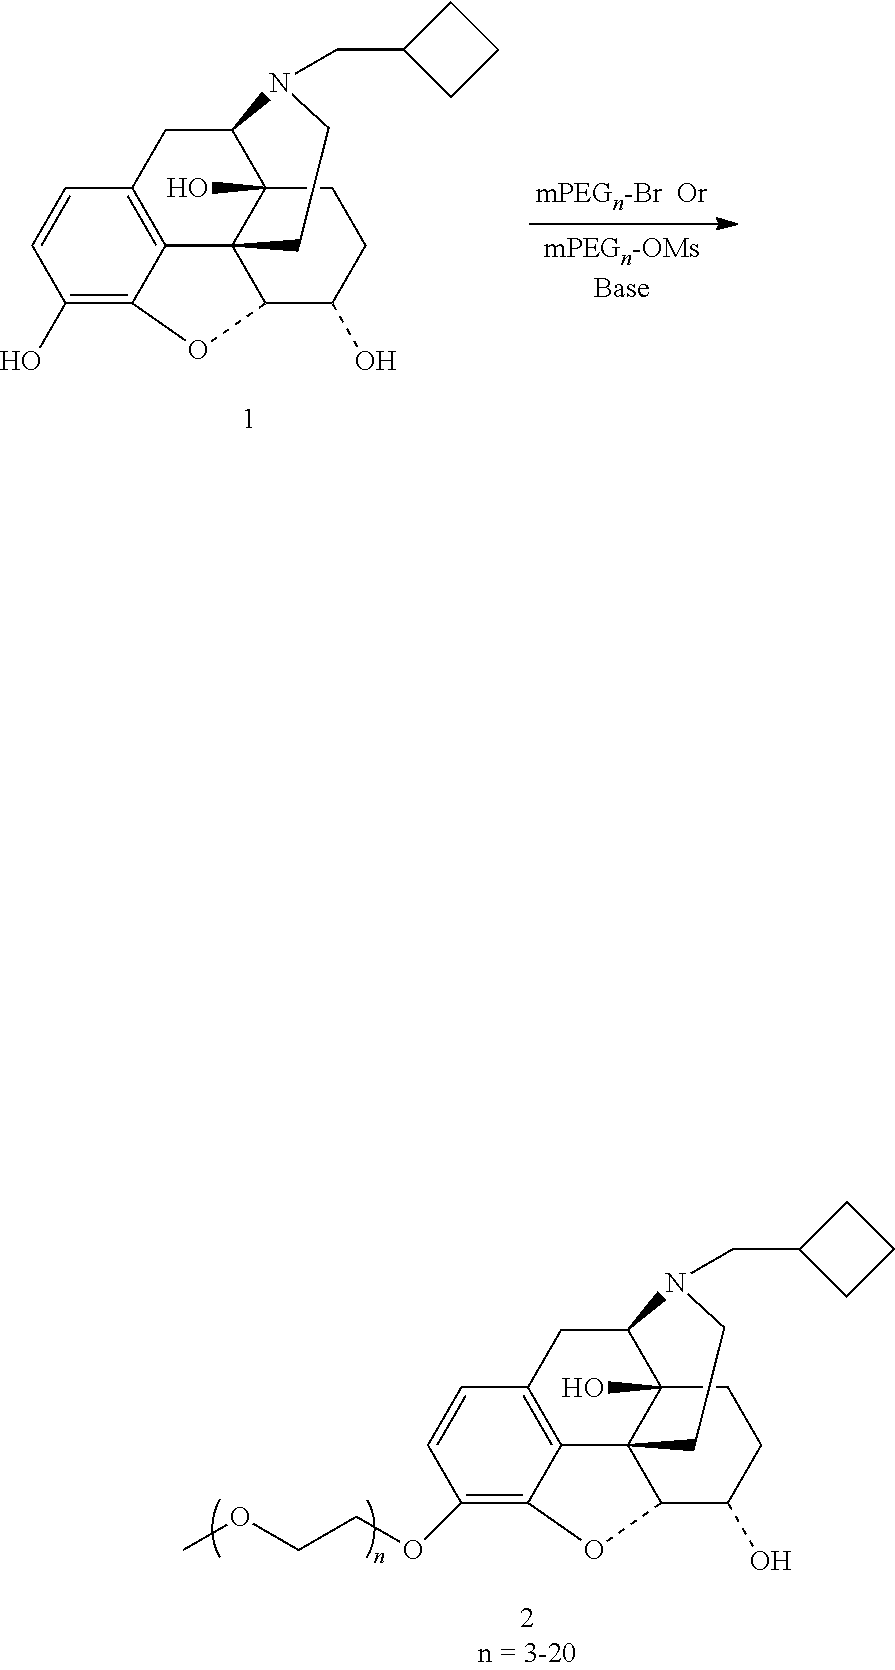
C1(O)=C2C3=C(C=C1)CC1C4(O)C3(C(C(O)CC4)O2)CCN1CC1CCC1.C1(OCCOC)=C2C3=C(C=C1)CC1C4(O)C3(C(C(O)CC4)O2)CCN1CC1CCC1
